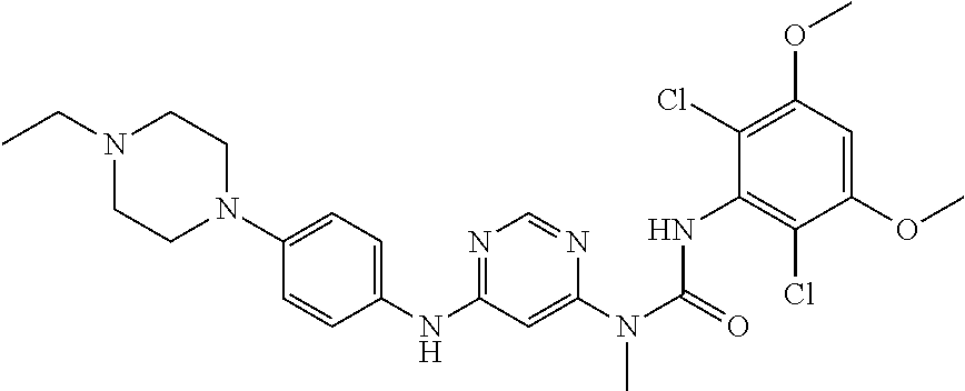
C1(N2CCN(CC)CC2)=CC=C(NC2=NC=NC(N(C(=O)NC3=C(Cl)C(OC)=CC(OC)=C3Cl)C)=C2)C=C1
